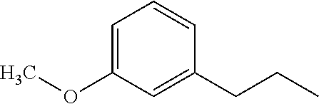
C1=C(OC)C=C(CCC)C=C1
